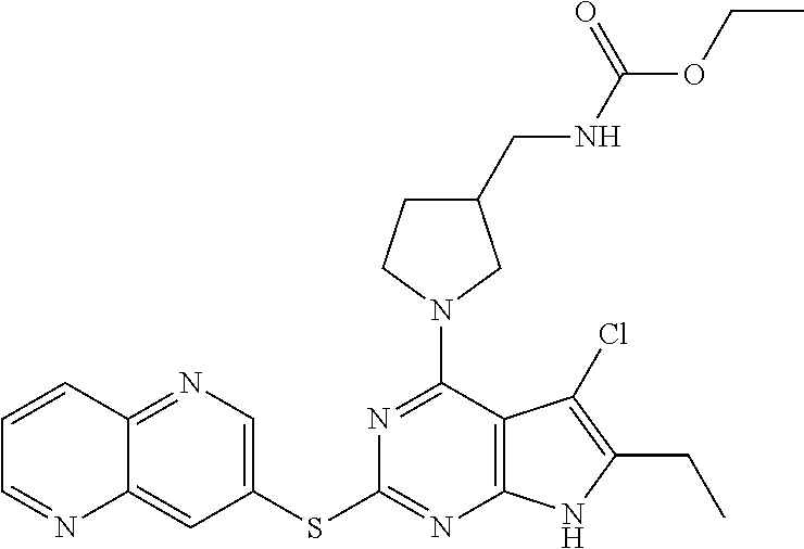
N1=C(N2CC(CNC(=O)OCC)CC2)C2=C(N=C1SC1=CN=C3C(=C1)N=CC=C3)NC(CC)=C2Cl
